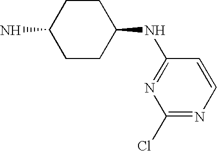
C1CC(NC2=NC(Cl)=NC=C2)CCC1N
